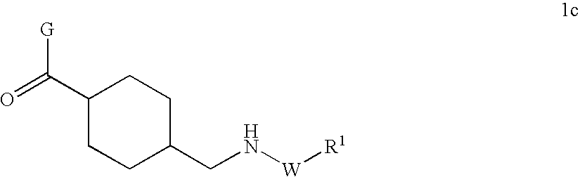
C1(C(=O)[G])CCC(CN[W][R1])CC1
